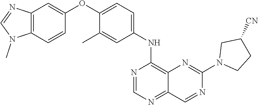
C1=NC(NC2=CC=C(OC3=CC4=C(N(C)C=N4)C=C3)C(C)=C2)=C2N=C(N3CCC([CN])C3)N=CC2=N1
